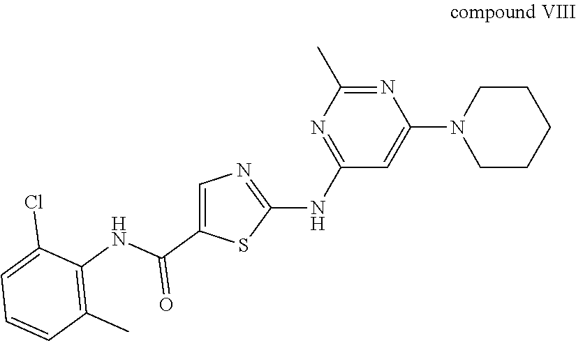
C1(NC2=NC(C)=NC(N3CCCCC3)=C2)=NC=C(C(=O)NC2=C(C)C=CC=C2Cl)S1
